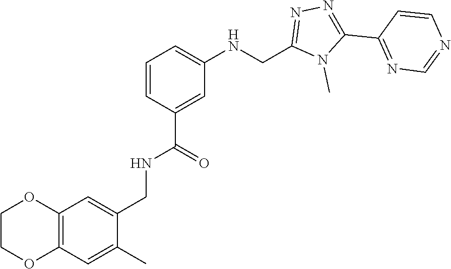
N1=C(C2=NN=C(CNC3=CC=CC(C(NCC4=CC5=C(C=C4C)OCCO5)=O)=C3)N2C)C=CN=C1
